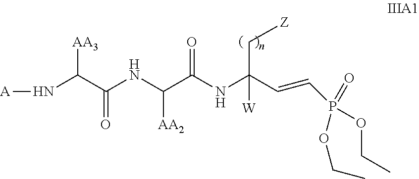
[A]NC(C(NC(C(=O)NC([W])(C=CP(OCC)(=O)OCC)C[Z])[AA2])=O)[AA3]
